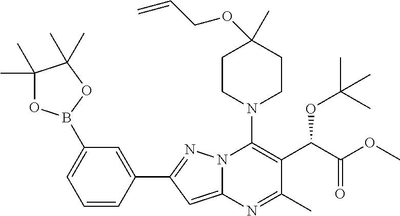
C1=CC(C2=NN3C(=C2)N=C(C)C(C(C(OC)=O)OC(C)(C)C)=C3N2CCC(OCC=C)(C)CC2)=CC(B2OC(C)(C)C(C)(C)O2)=C1
